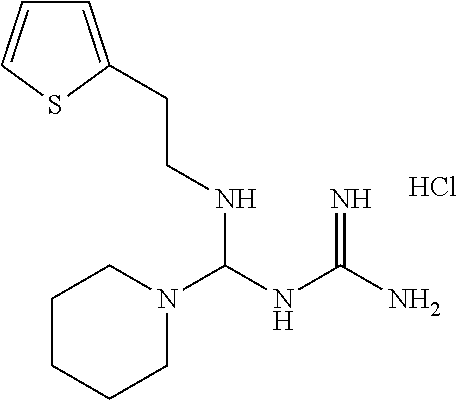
Cl.C(NC(N)=N)(N1CCCCC1)NCCC1=CC=CS1
